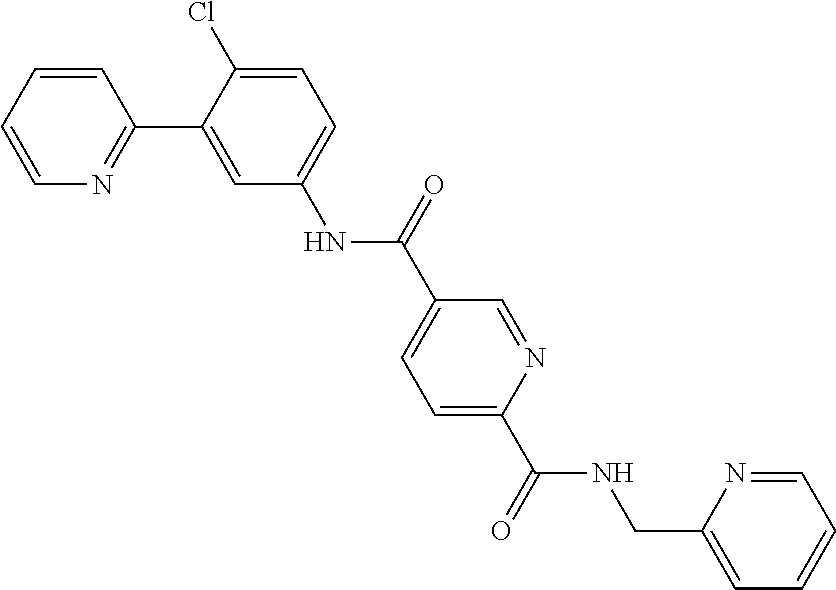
C1=CC=CN=C1C1=CC(NC(C2=CC=C(C(NCC3=CC=CC=N3)=O)N=C2)=O)=CC=C1Cl
